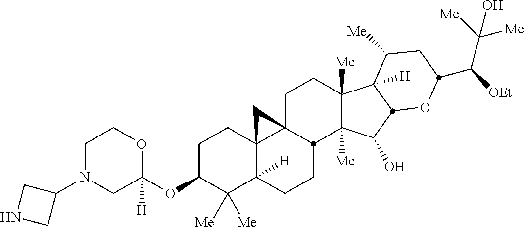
C1N(C2CNC2)CC(OC2C([Me])([Me])C3([H])C4(CC2)C2(CCC5([Me])C([Me])(C(O)C6C5([H])C([Me])CC(C([OEt])C([Me])([Me])O)O6)C2CC3)C4)([H])OC1
